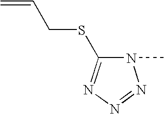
N1(C)C(SCC=C)=NN=N1
